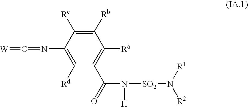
[W]=C=NC1=C([Rd])C(C(=O)N([H])[SO2]N([R1])[R2])=C([Ra])C([Rb])=C1[Rc]
